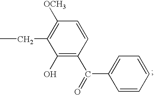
CCC1=C([OCH3])C=CC(C(C2=CC=CC=C2)=O)=C1O
